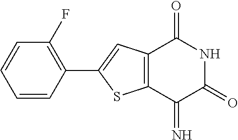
C1=CC=CC(C2=CC3=C(S2)C(=N)C(=O)NC3=O)=C1F
